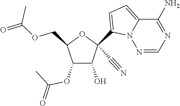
O(CC1C(OC(C)=O)C(O)C(C#N)(C2=CC=C3N2N=CN=C3N)O1)C(=O)C
